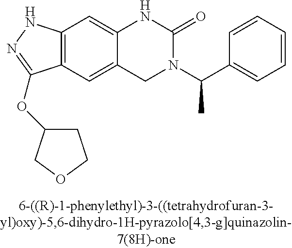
C12=C(C=C3C(=C1)NC(=O)N(C(C1=CC=CC=C1)C)C3)C(OC1CCOC1)=NN2
